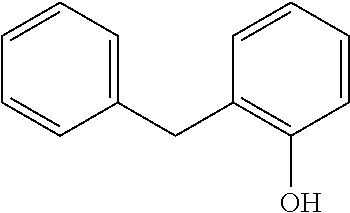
C1(CC2=CC=CC=C2)=C(O)C=CC=C1
